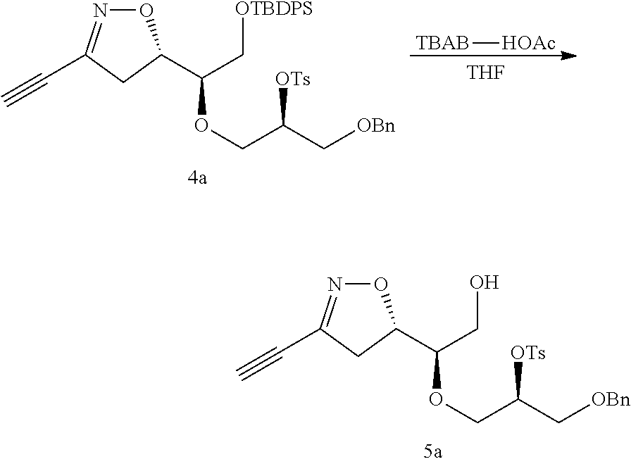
O1N=C(C#C)CC1C(CO)OCC(C[OBn])[OTs].O1N=C(C#C)CC1C(C[OTBDPS])OCC(C[OBn])[OTs].[TBAB][HOAc].[THF]
